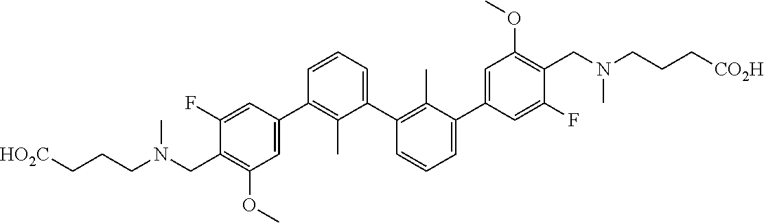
C1(C2=CC(OC)=C(CN(CCC[HO2C])C)C(F)=C2)=C(C)C(C2=C(C)C(C3=CC(OC)=C(CN(CCC[CO2H])C)C(F)=C3)=CC=C2)=CC=C1
